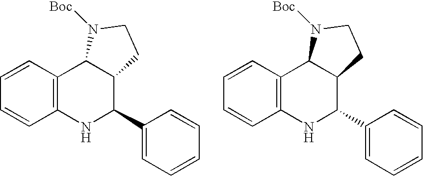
C1=CC2=C(C=C1)NC(C1=CC=CC=C1)C1C2N([Boc])CC1.C1=CC2=C(C=C1)NC(C1=CC=CC=C1)C1C2N([Boc])CC1
